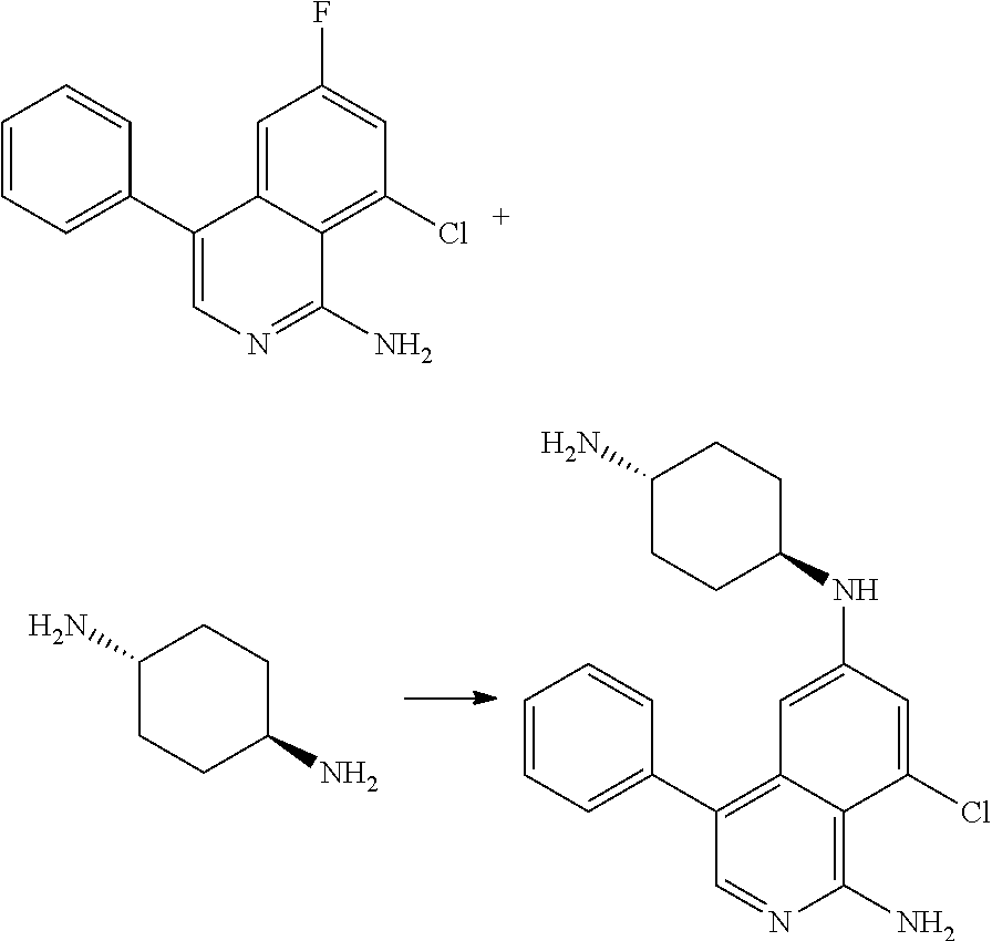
C1(N)CCC(N)CC1.C12=C(C3=CC=CC=C3)C=NC(N)=C1C(Cl)=CC(NC1CCC(N)CC1)=C2.C12=CC(F)=CC(Cl)=C1C(N)=NC=C2C1=CC=CC=C1
